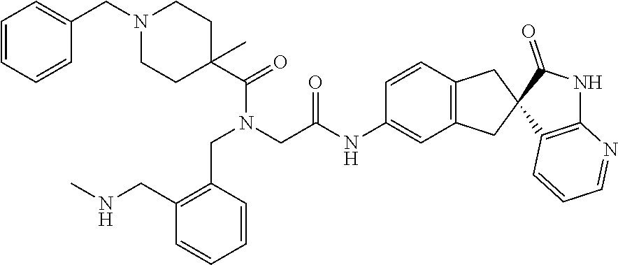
C1(CN2CCC(C(=O)N(CC3=C(CNC)C=CC=C3)CC(=O)NC3=CC4=C(C=C3)CC3(C4)C4=C(NC3=O)N=CC=C4)(C)CC2)=CC=CC=C1
